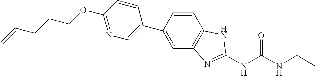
C1(C2=CC3=C(C=C2)NC(NC(NCC)=O)=N3)=CN=C(OCCCC=C)C=C1
